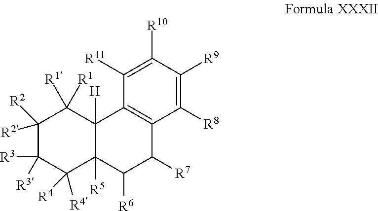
C1([R10])=C([R11])C2=C(C([R8])=C1[R9])C([R7])C([R6])C1([R5])C2([H])C([R1])([R1])C([R2])([R2])C([R3])([R3])C1([R4])[R4]
